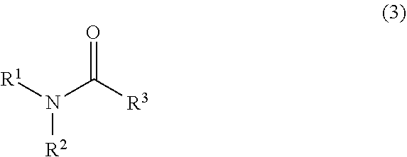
[R1]N([R2])C([R3])=O
